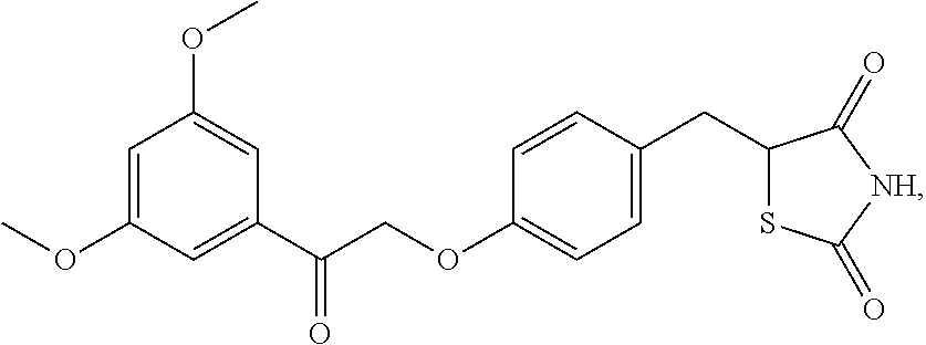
C1=C(OC)C=C(C(COC2=CC=C(CC3SC(=O)[NH]C3=O)C=C2)=O)C=C1OC
